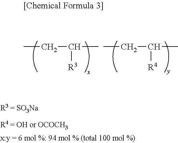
CCC(C)[R4].CCC(C)[R3]
